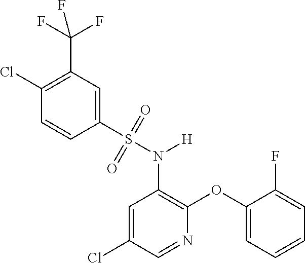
C1=C(Cl)C=NC(OC2=CC=CC=C2F)=C1N(S(C1=CC(C(F)(F)F)=C(Cl)C=C1)(=O)=O)[H]
